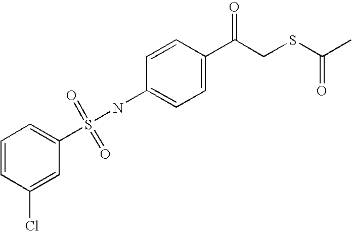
N(C1=CC=C(C(CSC(=O)C)=O)C=C1)S(C1=CC=CC(Cl)=C1)(=O)=O
